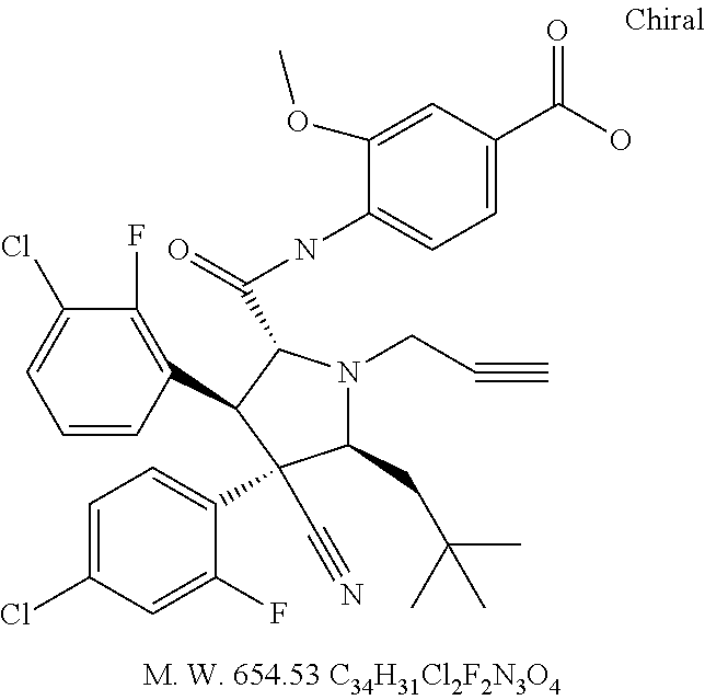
C1=CC(C2C(C(=O)NC3=CC=C(C(=O)O)C=C3OC)N(CC#C)C(CC(C)(C)C)C2(C#N)C2=CC=C(Cl)C=C2F)=C(F)C(Cl)=C1
